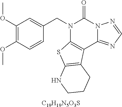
C1(OC)=C(OC)C=CC(CN2C3=C(C4=NC=NN4C2=O)C2=C(S3)NCCC2)=C1.[C19H19N5O3S]
